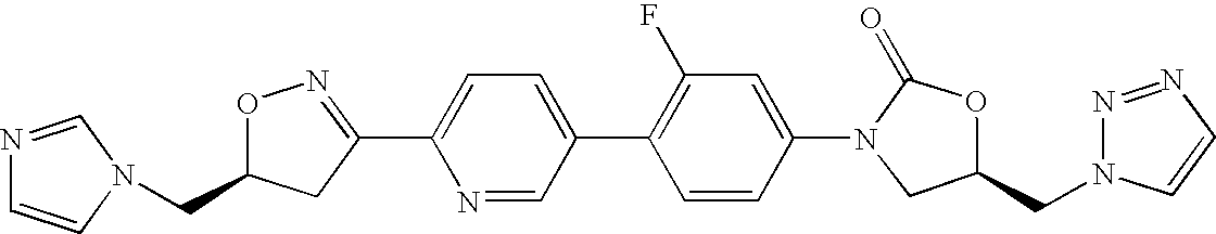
C(C1ON=C(C2=CC=C(C3=C(F)C=C(N4CC(CN5N=NC=C5)OC4=O)C=C3)C=N2)C1)N1C=CN=C1
